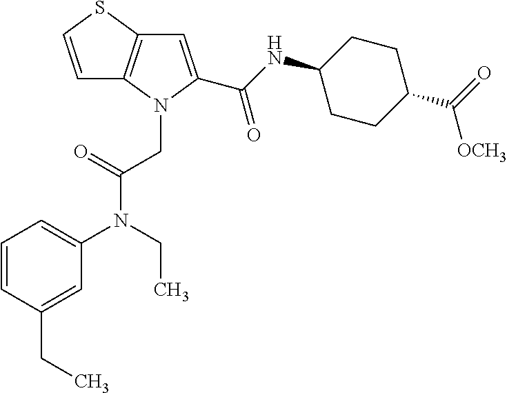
C1=CC(CC)=CC(N(CC)C(=O)CN2C3=C(SC=C3)C=C2C(NC2CCC(C([OCH3])=O)CC2)=O)=C1
